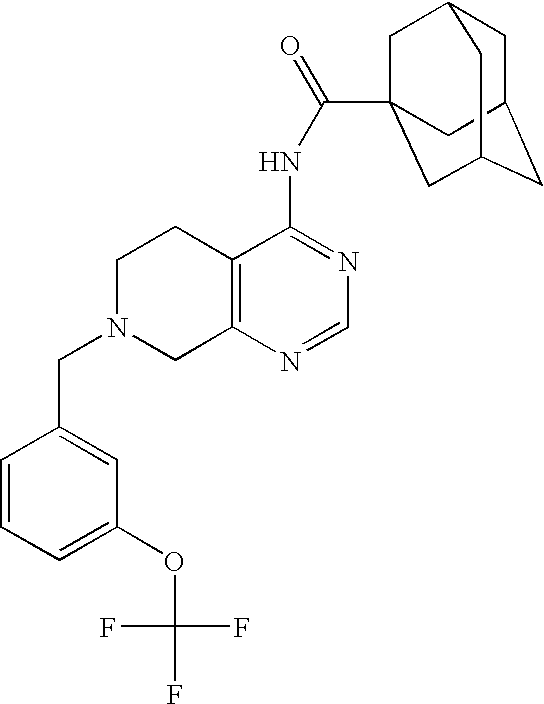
C1N(CC2=CC(OC(F)(F)F)=CC=C2)CC2=C(C1)C(NC(=O)C13CC4CC(CC(C1)C4)C3)=NC=N2
